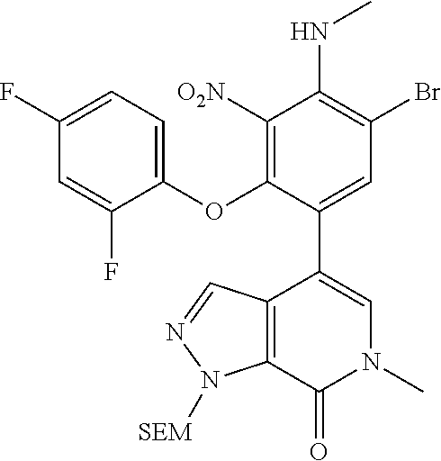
C1=C(C2=CN(C)C(=O)C3=C2C=NN3[SEM])C(OC2=CC=C(F)C=C2F)=C([O2N])C(NC)=C1Br
